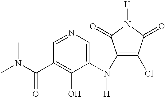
C1=NC=C(N(C2=C(Cl)C(=O)N([H])C2=O)[H])C(O)=C1C(N(C)C)=O
